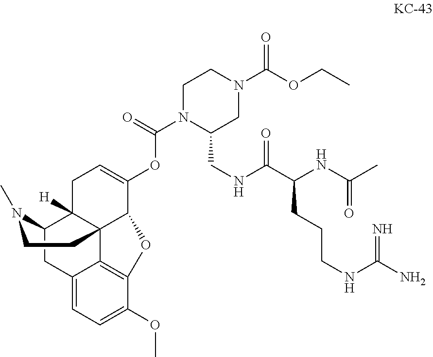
C12=CC=C(OC)C3=C1C14C([H])(C(C2)N(C)CC1)CC=C(OC(N1C(CNC(C(NC(=O)C)CCCNC(=N)N)=O)CN(C(OCC)=O)CC1)=O)C4O3
